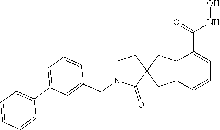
C12=C(C=CC=C1C(=O)NO)CC1(C2)CCN(CC2=CC(C3=CC=CC=C3)=CC=C2)C1=O
